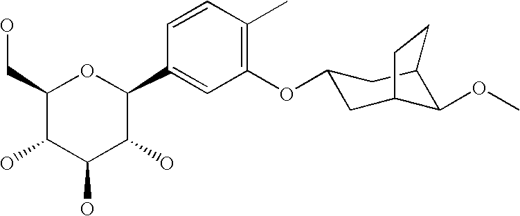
C1(CO)C(O)C(O)C(O)C(C2=CC(OC3CC4C(OC)C(C3)CC4)=C(C)C=C2)O1
